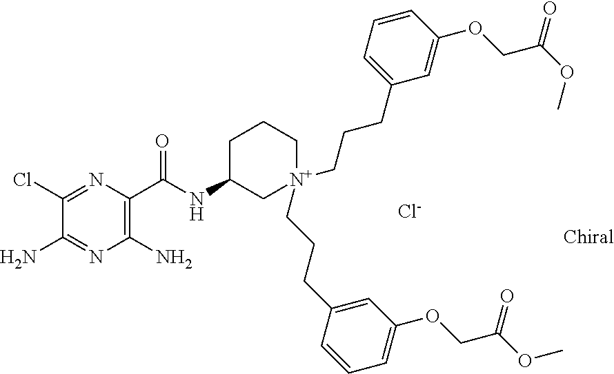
C1(Cl)=NC(C(NC2C[N+](CCCC3=CC(OCC(OC)=O)=CC=C3)(CCCC3=CC=CC(OCC(OC)=O)=C3)CCC2)=O)=C(N)N=C1N.[Cl-]
